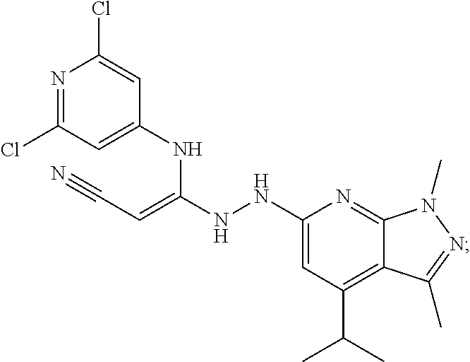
N1=C(Cl)C=C(NC([N H]NC2=CC(C(C)C)=C3C(=N2)N(C)N=C3C)=CC#N)C=C1Cl
